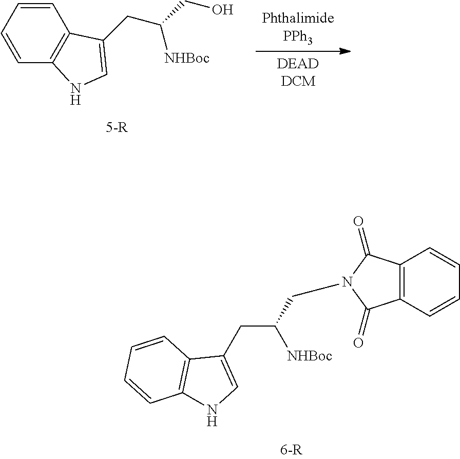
C(C(CN1C(=O)C2=C(C1=O)C=CC=C2)[NHBoc])C1=CNC2=C1C=CC=C2.[PhthalimidePPh3].[DEADDCM].C1=CC=CC2=C1C(CC(CO)[NHBoc])=CN2
